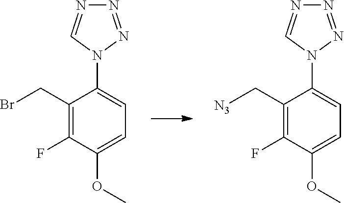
C1(CBr)=C(F)C(OC)=CC=C1N1N=NN=C1.C1(C[N3])=C(F)C(OC)=CC=C1N1N=NN=C1
